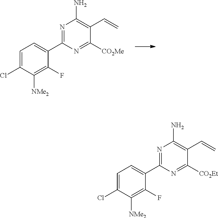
N1=C(C2=CC=C(Cl)C([NMe2])=C2F)N=C([CO2Me])C(C=C)=C1N.N1=C(C2=CC=C(Cl)C([NMe2])=C2F)N=C([CO2Et])C(C=C)=C1N
